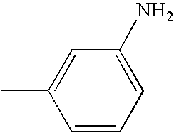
C1=CC=C(N)C=C1C
